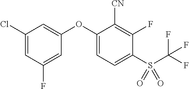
C1(Cl)=CC(F)=CC(OC2=CC=C(S(=O)(=O)C(F)(F)F)C(F)=C2[CN])=C1
